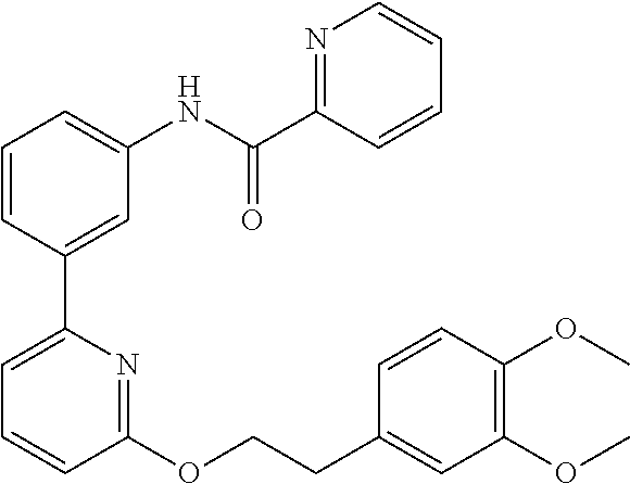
C1=CC(C2=CC=CC(OCCC3=CC(OC)=C(OC)C=C3)=N2)=CC(NC(C2=NC=CC=C2)=O)=C1
